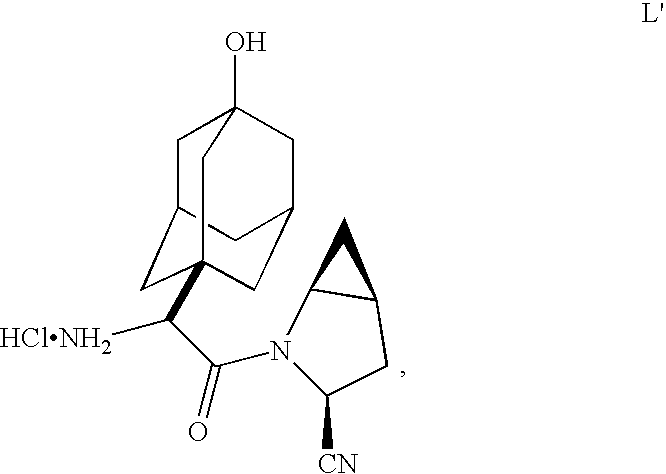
C1C2CC3(C(C(N4C([CN])CC5C4C5)=O)[HClNH2])CC(CC1(O)C3)C2
